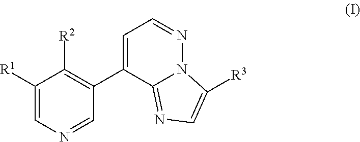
C1([R1])=CN=CC(C2=CC=NN3C2=NC=C3[R3])=C1[R2]
